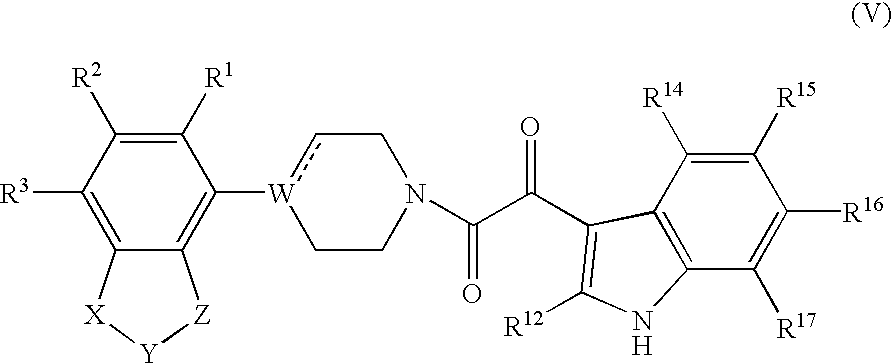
C1([R3])=C2C(=C([W]3cCN(C(C(=O)C4=C([R12])NC5=C4C([R14])=C([R15])C([R16])=C5[R17])=O)CC3)C([R1])=C1[R2])[Z][Y][X]2.[H]
